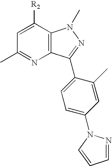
C12=C(C([R2])=CC(C)=N1)N(C)N=C2C1=CC=C(N2N=CC=C2)C=C1C
